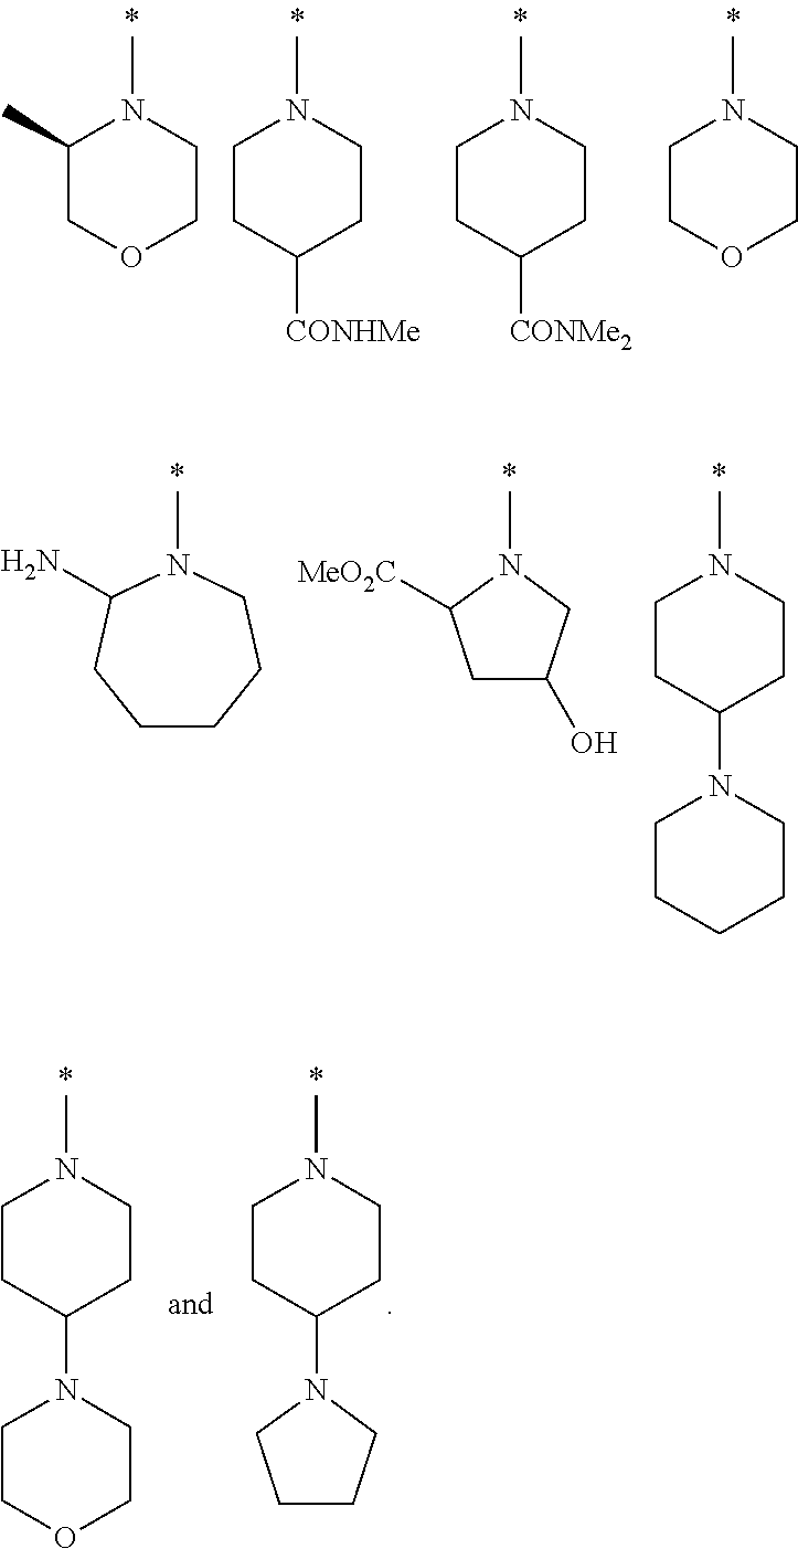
C1(C)COCCN1C.C1CC([CONHMe])CCN1C.C1CC([CONMe2])CCN1C.C1COCCN1C.N1(C)C(N)CCCCC1.N1(C)C([MeO2C])CC(O)C1.N1(C)CCC(N2CCCCC2)CC1.N1(C)CCC(N2CCOCC2)CC1.N1(C)CCC(N2CCCC2)CC1
